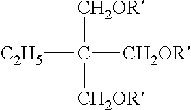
[C2H5]C([CH2OR])([CH2OR])[CH2OR]
